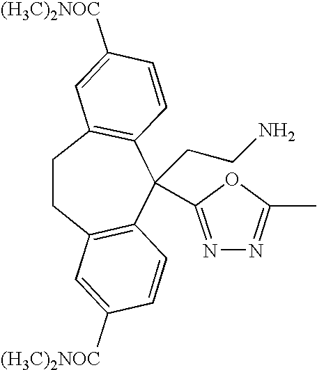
C1CC2=C(C=CC([(H3C)2NOC])=C2)C(CCN)(C2=NN=C(C)O2)C2=C1C=C([(H3C)2NOC])C=C2
